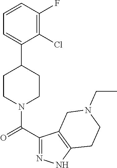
C1=CC(F)=C(Cl)C(C2CCN(C(C3=NNC4=C3CN(CC)CC4)=O)CC2)=C1
